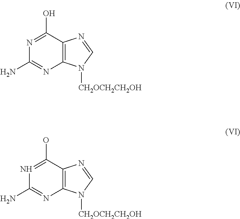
C12=C(C(O)=NC(N)=N1)N=CN2[CH2OCH2CH2OH].C12=C(C(O)=NC(N)=N1)N=CN2[CH2OCH2CH2OH]
